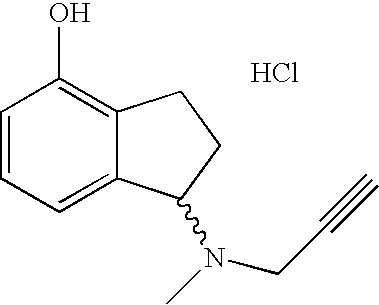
Cl.C1=C2C(=C(O)C=C1)CCC2N(C)CC#C
